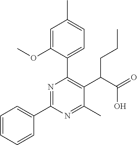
C1=CC=CC(C2=NC(C3=CC=C(C)C=C3OC)=C(C(C(=O)O)CCC)C(C)=N2)=C1
